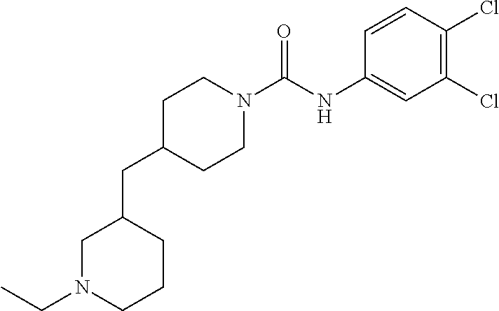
C(C1CN(CC)CCC1)C1CCN(C(NC2=CC(Cl)=C(Cl)C=C2)=O)CC1
